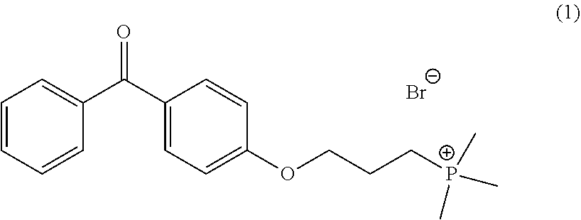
C1=CC=CC(C(C2=CC=C(OCCC[P+](C)(C)C)C=C2)=O)=C1.[Br-]
